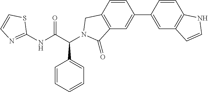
C1(NC(C(C2=CC=CC=C2)N2CC3=C(C=C(C4=CC5=C(C=C4)NC=C5)C=C3)C2=O)=O)=NC=CS1
